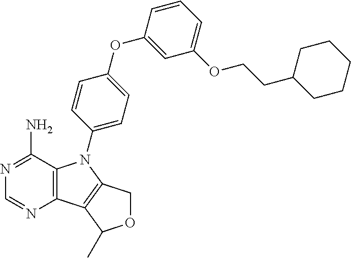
C12=C(C(N)=NC=N1)N(C1=CC=C(OC3=CC(OCCC4CCCCC4)=CC=C3)C=C1)C1=C2C(C)OC1
